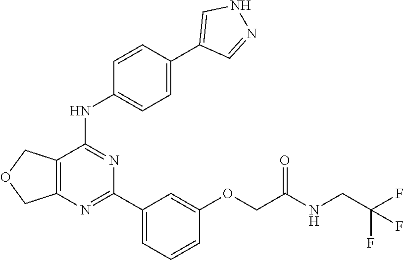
C12=C(N=C(C3=CC=CC(OCC(NCC(F)(F)F)=O)=C3)N=C1NC1=CC=C(C3=CNN=C3)C=C1)COC2
